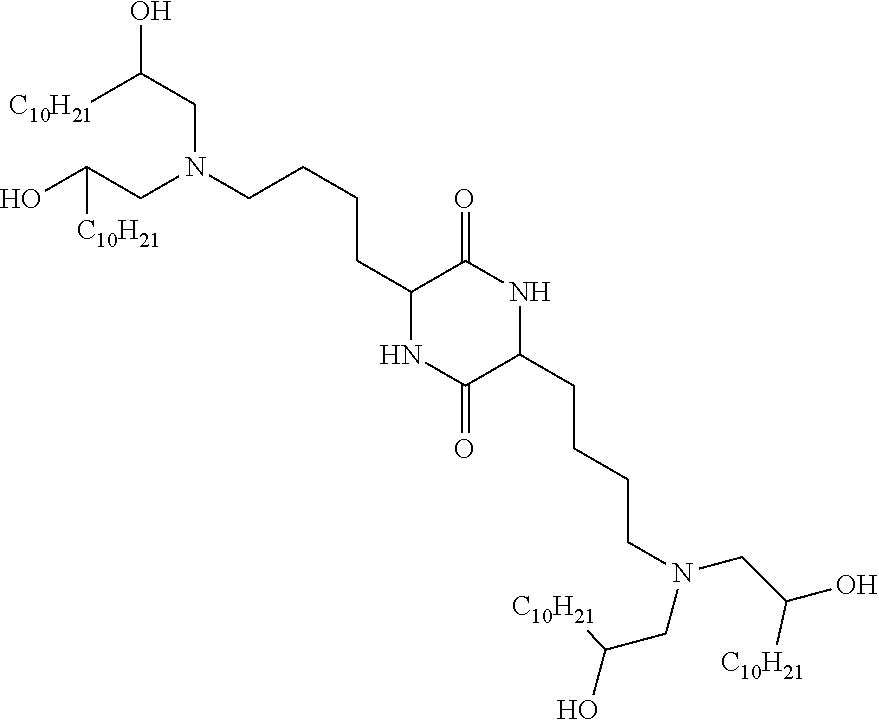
[C10H21]C(CN(CC(O)[C10H21])CCCCC1NC(=O)C(CCCCN(CC(O)[C10H21])CC(O)[C10H21])NC1=O)O
